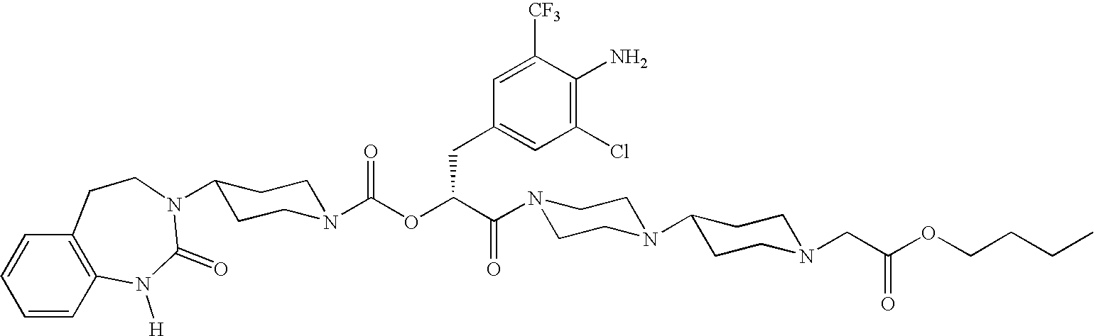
C1=CC2=C(C=C1)CCN(C1CCN(C(OC(C(N3CCN(C4CCN(CC(OCCCC)=O)CC4)CC3)=O)CC3=CC(Cl)=C(N)C([CF3])=C3)=O)CC1)C(=O)N2[H]
